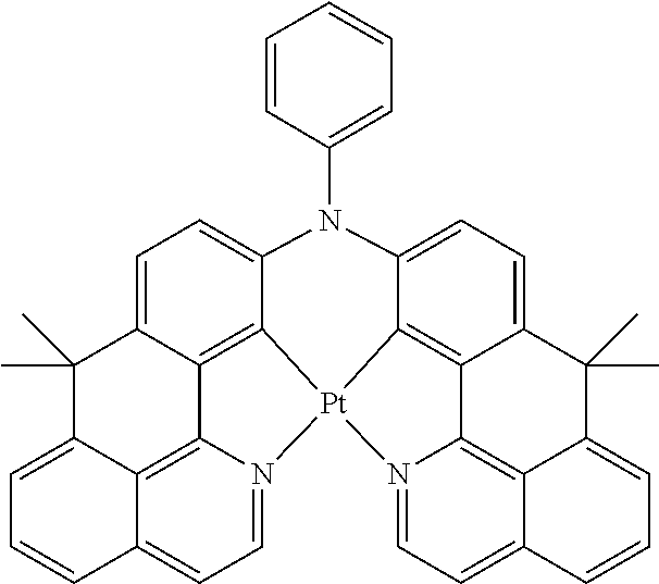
C12=CC=C3C4=C1[Pt]1(C5=C6C(=CC=C5N2C2=CC=CC=C2)C(C)(C)C2=CC=CC5=CC=N1C6=C52)N1=CC=C2C(=C41)C(=CC=C2)C3(C)C
